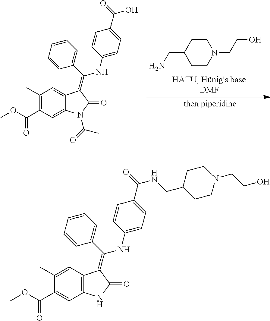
C1(C)=C(C(OC)=O)C=C2C(=C1)C(=C(C1=CC=CC=C1)NC1=CC=C(C(=O)O)C=C1)C(=O)N2C(=O)C.C(CO)N1CCC(CN)CC1.C1(C)=CC2=C(C=C1C(OC)=O)NC(=O)C2=C(C1=CC=CC=C1)NC1=CC=C(C(=O)NCC2CCN(CCO)CC2)C=C1
